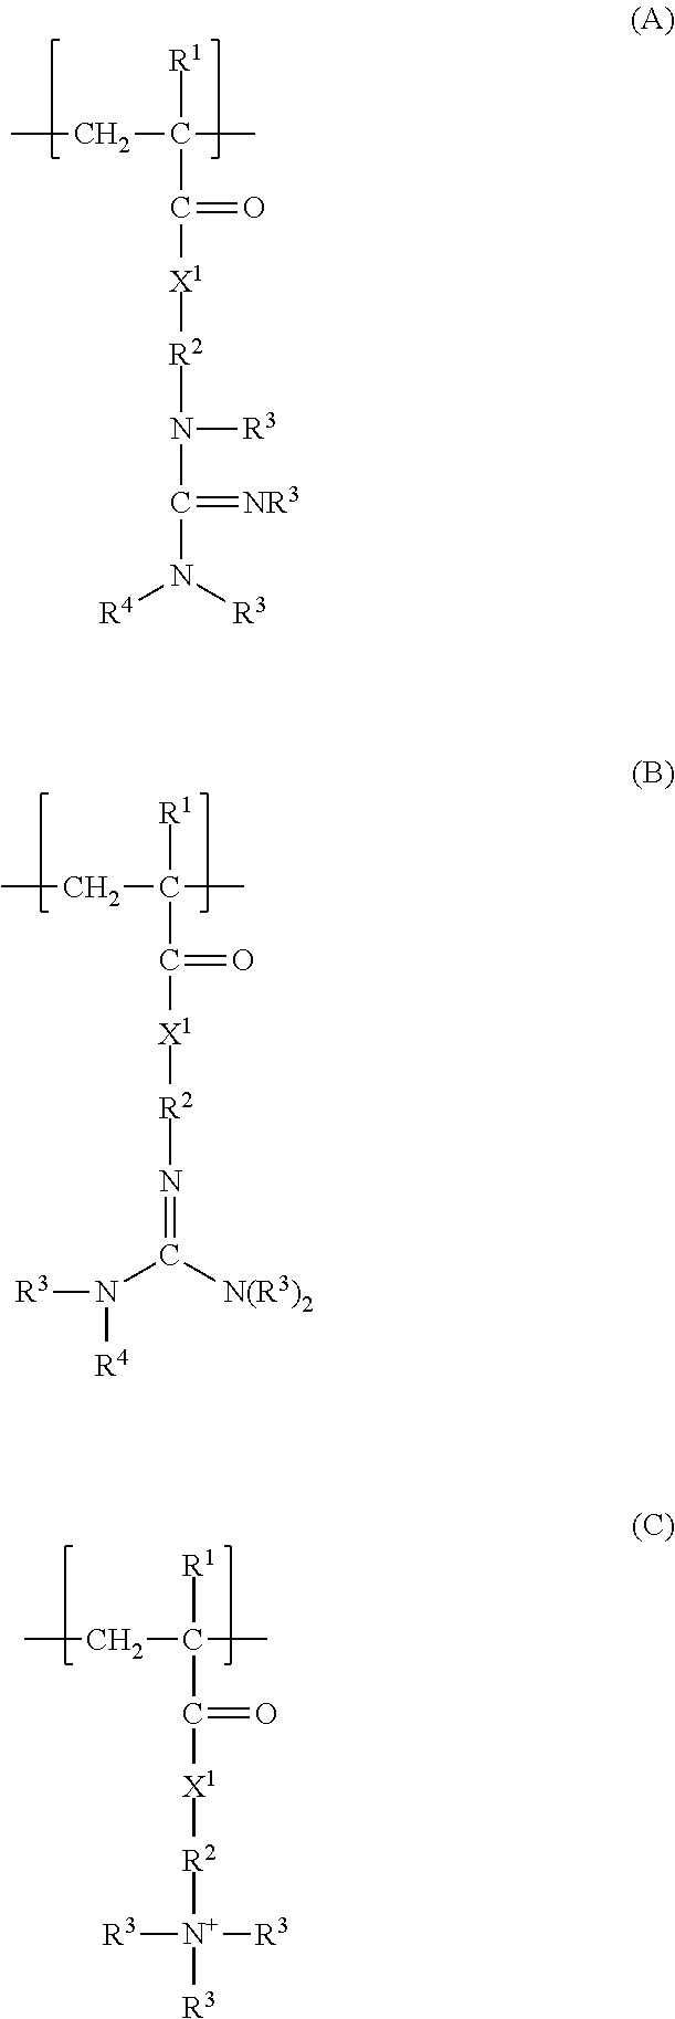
CCC(C)([R1])C(=O)[X1][R2]N([R3])C(=[NR3])N([R3])[R4].CCC(C)([R1])C(=O)[X1][R2]N=C([N(R3)2])N([R4])[R3].CCC(C)([R1])C(=O)[X1][R2][N+]([R3])([R3])[R3]
